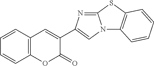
C12=C(C=CC=C1)C=C(C1=CN3C(=N1)SC1=C3C=CC=C1)C(=O)O2
